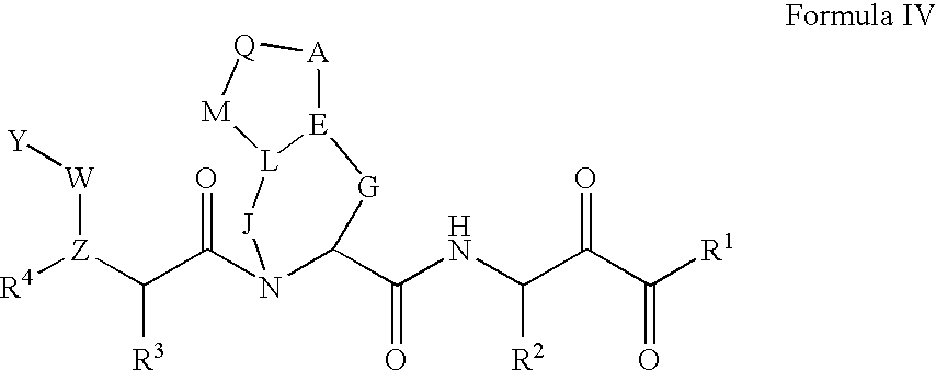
[R4][Z](C(C(N1C(C(NC(C(C([R1])=O)=O)[R2])=O)[G][E]2[L]([J]1)[M][Q][A]2)=O)[R3])[W][Y]
